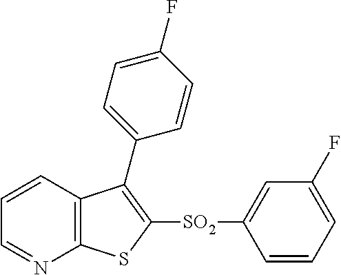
C1=CC2=C(N=C1)SC([SO2]C1=CC(F)=CC=C1)=C2C1=CC=C(F)C=C1
